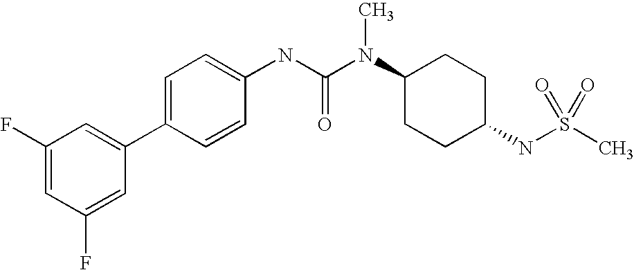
C1(F)=CC(F)=CC(C2=CC=C(NC(N(C3CCC(NS(C)(=O)=O)CC3)C)=O)C=C2)=C1
